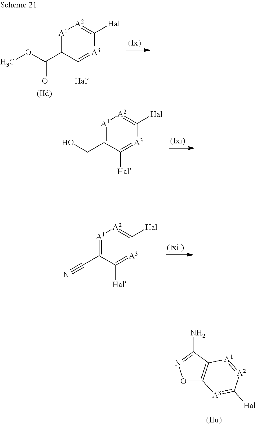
O1C2=C(C(N)=N1)[A1]=[A2]C([Hal])=[A3]2.[A1]1=C(C(OC)=O)C([Hal])=[A3]C([Hal])=[A2]1.[A1]1=C(CO)C([Hal])=[A3]C([Hal])=[A2]1.[A1]1=C(C#N)C([Hal])=[A3]C([Hal])=[A2]1
